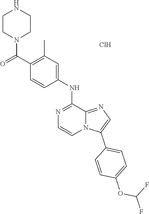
O=C(C1=C(C)C=C(NC2=NC=CN3C2=NC=C3C2=CC=C(OC(F)F)C=C2)C=C1)N1CCNCC1.Cl
